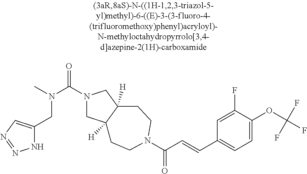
C(N(C)C(=O)N1CC2([H])C([H])(C1)CCN(C(=O)C=CC1=CC=C(OC(F)(F)F)C(F)=C1)CC2)C1=CN=NN1
